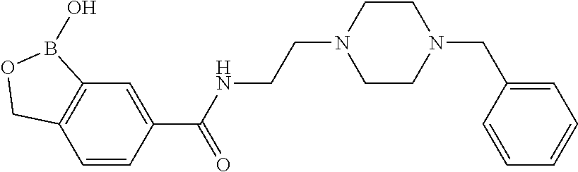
C12=C(C=CC(C(NCCN3CCN(CC4=CC=CC=C4)CC3)=O)=C1)COB2O
